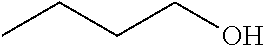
C(CCC)O
